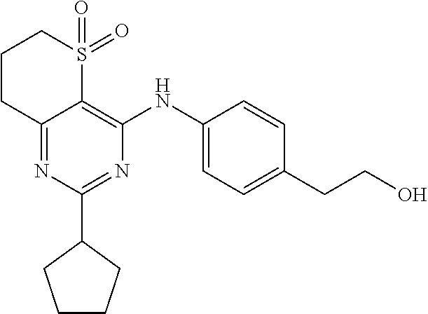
N1=C(C2CCCC2)N=C2C(=C1NC1=CC=C(CCO)C=C1)S(=O)(=O)CCC2
